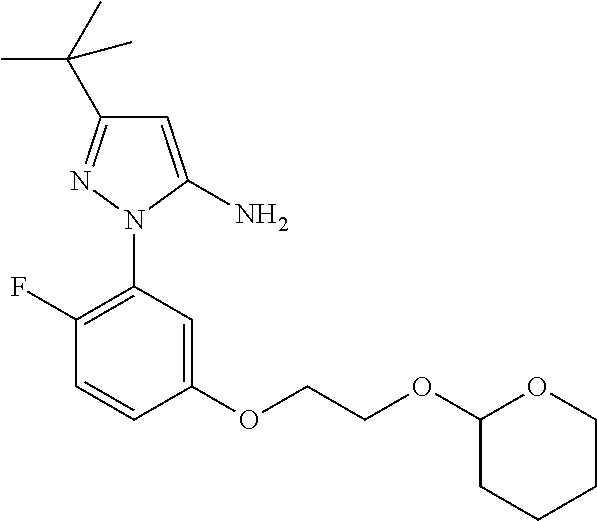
C1(F)=C(N2C(N)=CC(C(C)(C)C)=N2)C=C(OCCOC2CCCCO2)C=C1
